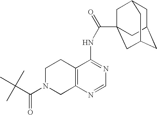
C1N(C(=O)C(C)(C)C)CC2=C(C1)C(NC(=O)C13CC4CC(CC(C1)C4)C3)=NC=N2
